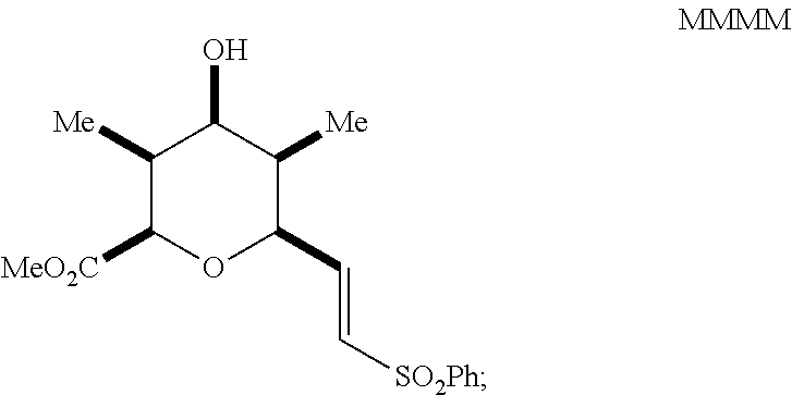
C1([Me])C([MeO2C])OC(C=C[SO2Ph])C([Me])C1O
